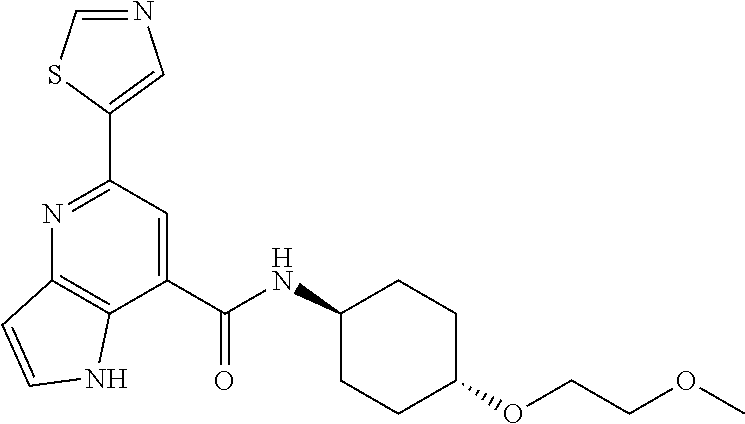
C1=NC=C(C2=NC3=C(C(C(NC4CCC(OCCOC)CC4)=O)=C2)NC=C3)S1
